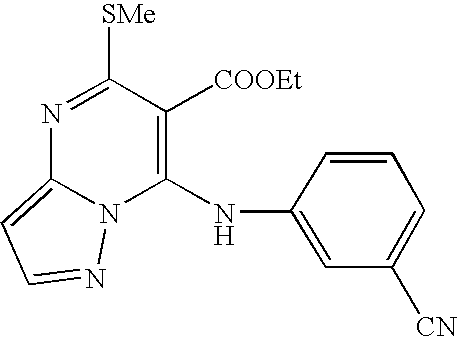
C1(NC2=CC([CN])=CC=C2)=C([COOEt])C([SMe])=NC2=CC=NN12
